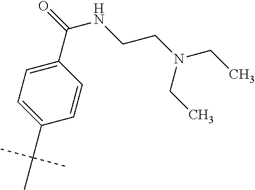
C1=C(C(=O)NCCN(CC)CC)C=CC(C(C)(C)C)=C1
